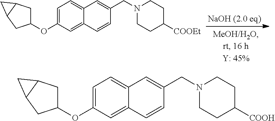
C1=C(OC2CC3C(C2)C3)C=C2C(=C1)C=C(CN1CCC([COOEt])CC1)C=C2.C1=C(OC2CC3C(C2)C3)C=C2C(=C1)C=C(CN1CCC([COOH])CC1)C=C2
